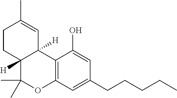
C12=C(C=C(CCCCC)C=C1O)OC(C)(C)C1([H])C2([H])C=C(C)CC1
